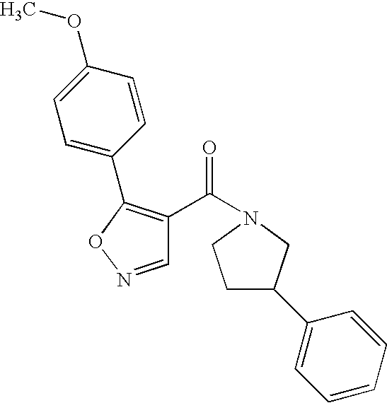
C1=NOC(C2=CC=C(OC)C=C2)=C1C(N1CC(C2=CC=CC=C2)CC1)=O
